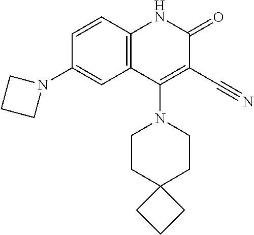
C1=CC2=C(C=C1N1CCC1)C(N1CCC3(CC1)CCC3)=C(C#N)C(=O)N2
